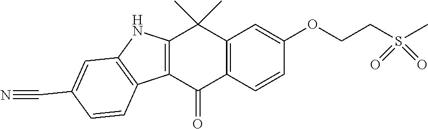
C12=C(C=CC(OCCS(C)(=O)=O)=C1)C(=O)C1=C(C2(C)C)NC2=C1C=CC(C#N)=C2
